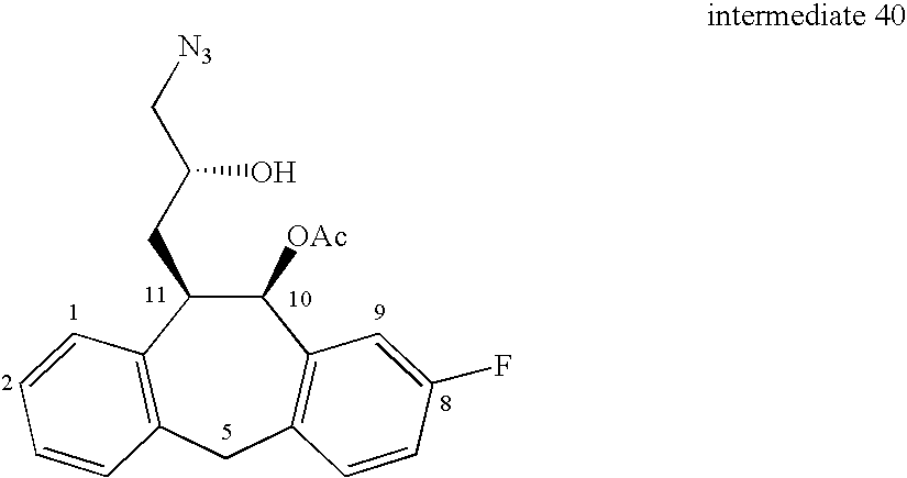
C1([OAc])C(CC(C[N3])O)C2=C(CC3=C1C=C(F)C=C3)C=CC=C2
